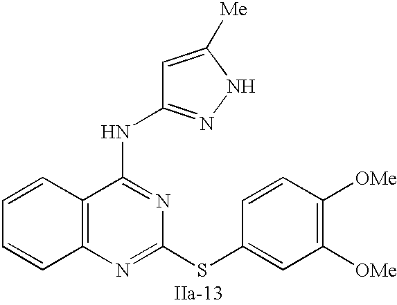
C12=C(N=C(SC3=CC([OMe])=C([OMe])C=C3)N=C1NC1=NNC([Me])=C1)C=CC=C2
